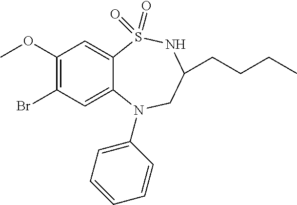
C1(OC)=C(Br)C=C2C(=C1)S(=O)(=O)NC(CCCC)CN2C1=CC=CC=C1
